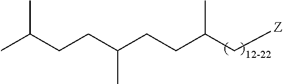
C(C(C[Z])C)CC(CCC(C)C)C
